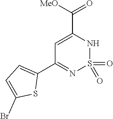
O=S1(=O)N=C(C2=CC=C(Br)S2)C=C(C([MeO])=O)N1
